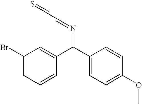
C1(Br)=CC=CC(C(C2=CC=C(OC)C=C2)N=CCC=S)=C1
